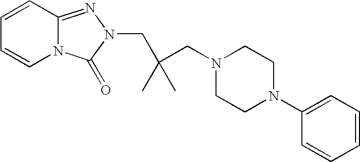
C1=CC2=NN(CC(CN3CCN(C4=CC=CC=C4)CC3)(C)C)C(=O)N2C=C1
